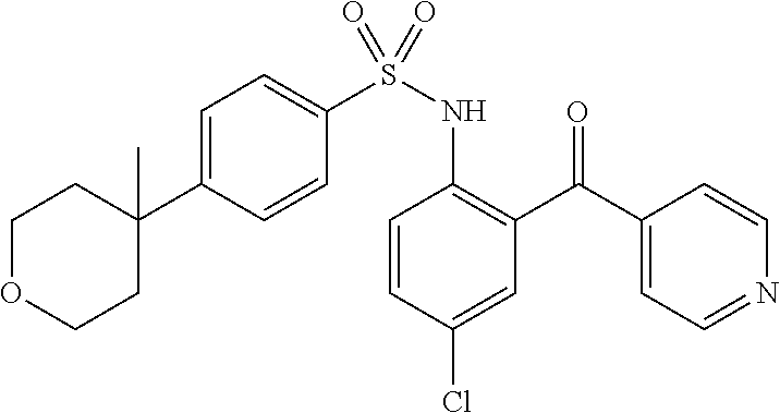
C1(C(C2=C(NS(C3=CC=C(C4(C)CCOCC4)C=C3)(=O)=O)C=CC(Cl)=C2)=O)=CC=NC=C1
